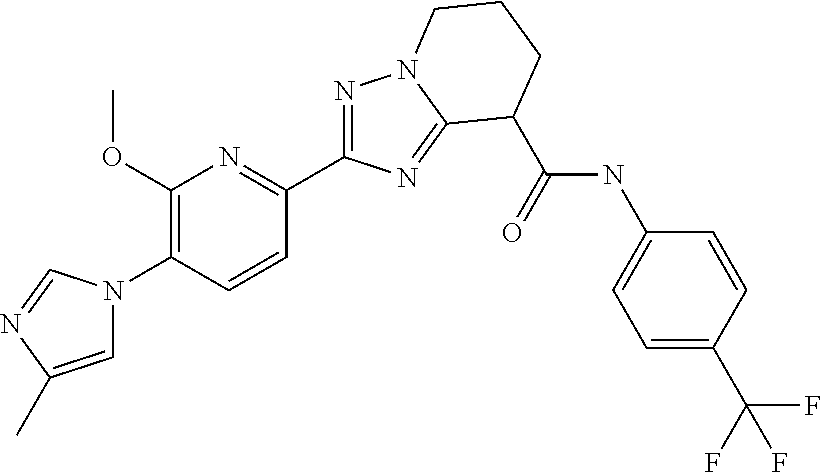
N1=C(C2=NC(OC)=C(N3C=C(C)N=C3)C=C2)N=C2N1CCCC2C(=O)NC1=CC=C(C(F)(F)F)C=C1
